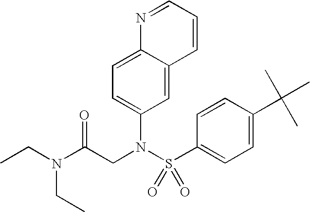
C(N(C(CN(S(C1=CC=C(C(C)(C)C)C=C1)(=O)=O)C1=CC=C2C(=C1)C=CC=N2)=O)CC)C
